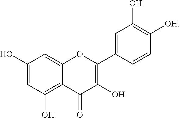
C12=C(O)C=C(O)C=C1OC(C1=CC(O)=C([OH])C=C1)=C(O)C2=O
